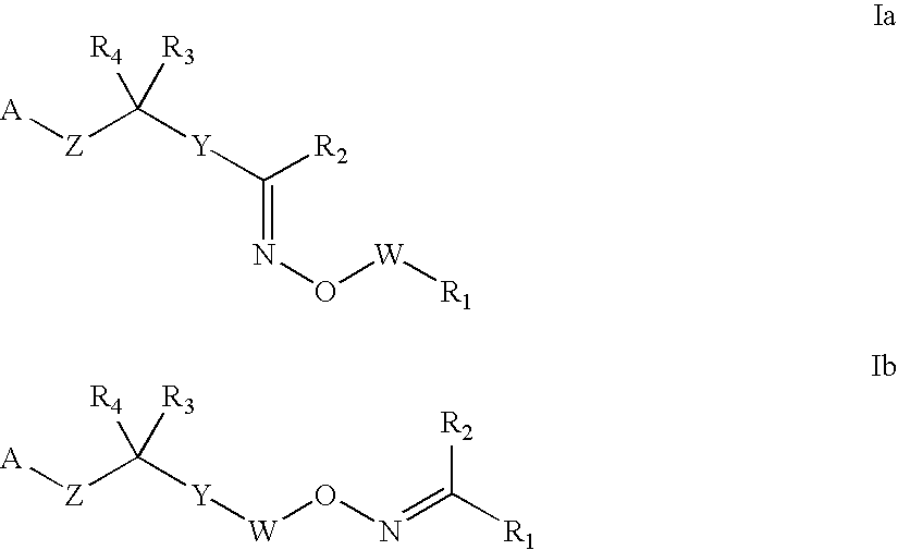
[A][Z]C([Y]C(=NO[W][R1])[R2])([R4])[R3].[A][Z]C([Y][W]ON=C([R1])[R2])([R4])[R3]
